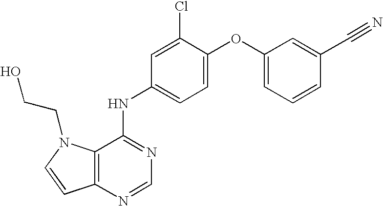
C12=C(N(CCO)C=C1)C(NC1=CC=C(OC3=CC=CC(C#N)=C3)C(Cl)=C1)=NC=N2
